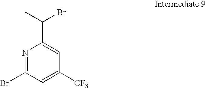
N1=C(Br)C=C([CF3])C=C1C(Br)C
